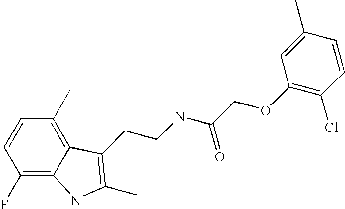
C1(F)=C2C(=C(C)C=C1)C(CCNC(COC1=C(Cl)C=CC(C)=C1)=O)=C(C)N2
